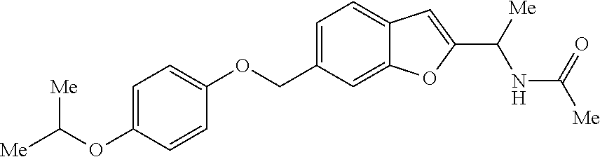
C1=C(OC([Me])[Me])C=CC(OCC2=CC=C3C(=C2)OC(C([Me])NC([Me])=O)=C3)=C1
